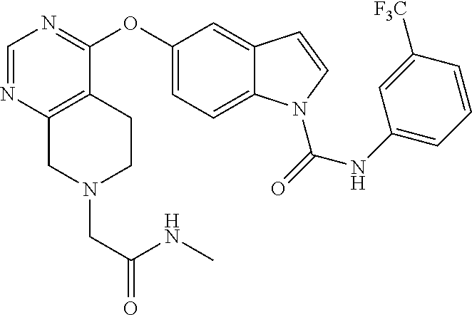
O(C1=CC=C2C(=C1)C=CN2C(=O)NC1=CC=CC([F3C])=C1)C1=NC=NC2=C1CCN(CC(NC)=O)C2
